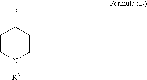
C1CN([R3])CCC1=O
